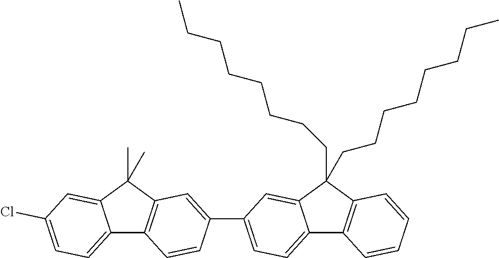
C12=CC=C(C3=CC4=C(C5=CC=C(Cl)C=C5C4(C)C)C=C3)C=C1C(CCCCCCCC)(CCCCCCCC)C1=C2C=CC=C1
